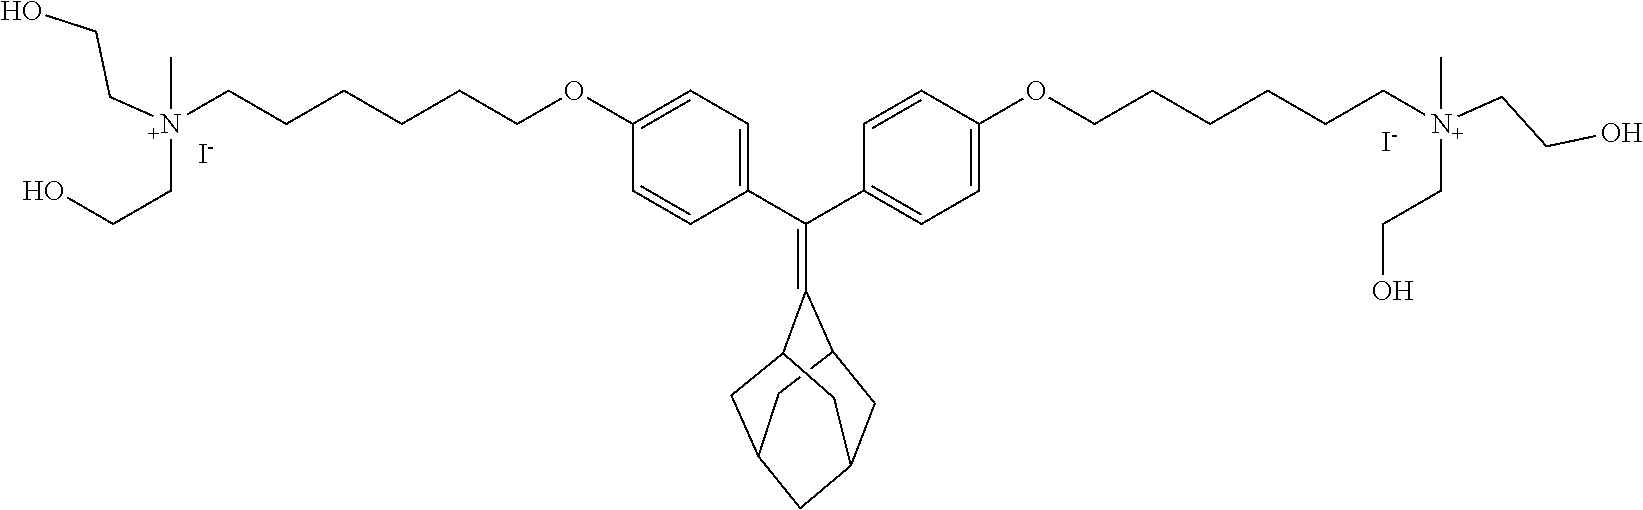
C(C1=CC=C(OCCCCCC[N+](CCO)(CCO)C)C=C1)(C1=CC=C(OCCCCCC[N+](CCO)(CCO)C)C=C1)=C1C2CC3CC1CC(C2)C3.[I-].[I-]
